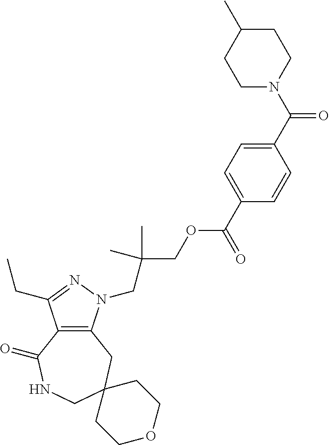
C12=C(CC3(CNC1=O)CCOCC3)N(CC(COC(C1=CC=C(C(N3CCC(C)CC3)=O)C=C1)=O)(C)C)N=C2CC
